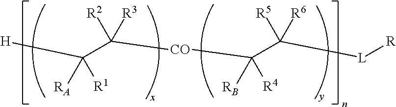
[H]C(C([CO]C(C([L][R])([R6])[R5])([RB])[R4])([R3])[R2])([RA])[R1]
